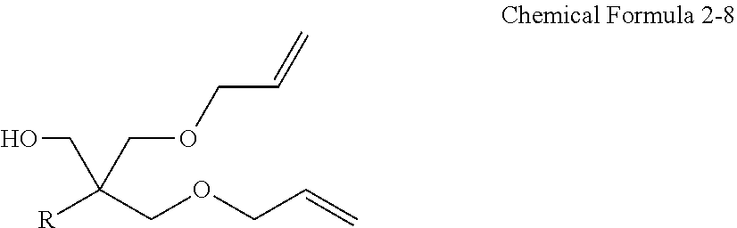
C(O)C([R])(COCC=C)COCC=C
